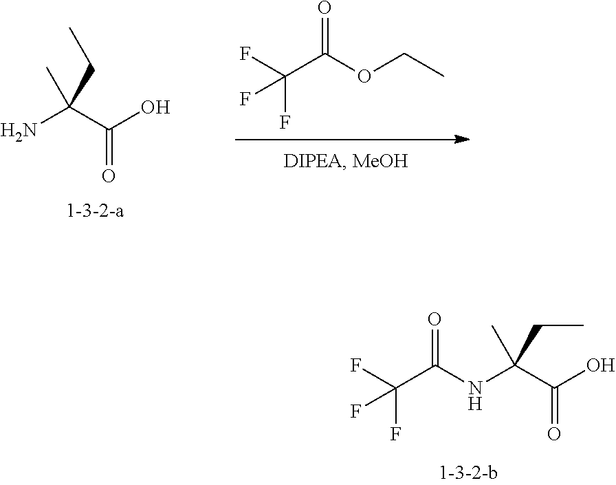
NC(C(O)=O)(C)CC.FC(F)(F)C(OCC)=O.FC(F)(F)C(NC(C(O)=O)(C)CC)=O
